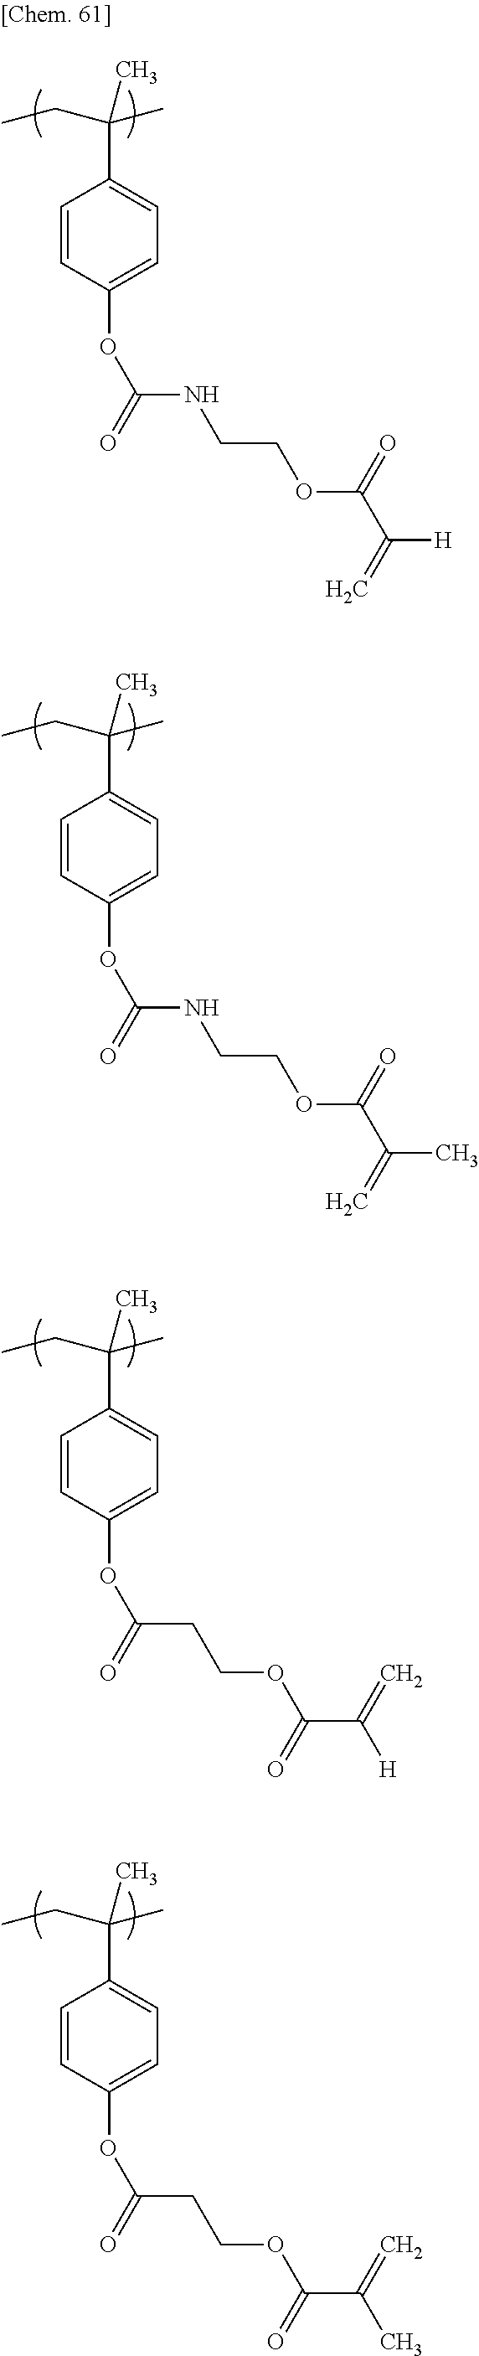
C1=CC(OC(=O)NCCOC(C(=C)[H])=O)=CC=C1C(CC)(C)C.C1=CC(OC(=O)NCCOC(C(=C)C)=O)=CC=C1C(CC)(C)C.C1=CC(OC(=O)CCOC(C(=C)[H])=O)=CC=C1C(CC)(C)C.C1=CC(OC(=O)CCOC(C(=C)C)=O)=CC=C1C(CC)(C)C
